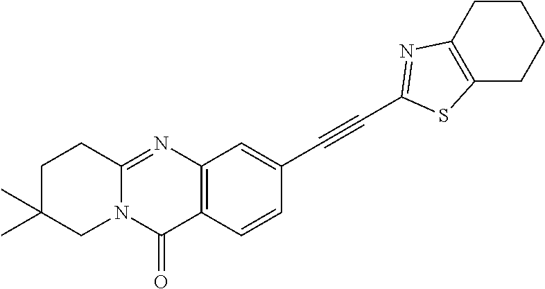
C12=NC3=C(C(=O)N1CC(C)(C)CC2)C=CC(C#CC1=NC2=C(S1)CCCC2)=C3
